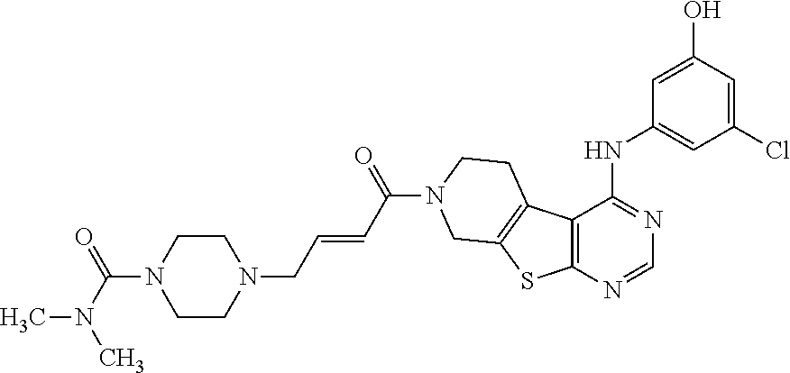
C1=C(O)C=C(Cl)C=C1NC1=NC=NC2=C1C1=C(S2)CN(C(=O)C=CCN2CCN(C(=O)N(C)C)CC2)CC1
